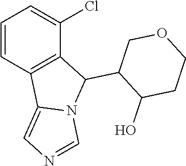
C1=CC2=C(C(Cl)=C1)C(C1C(O)CCOC1)N1C2=CN=C1
